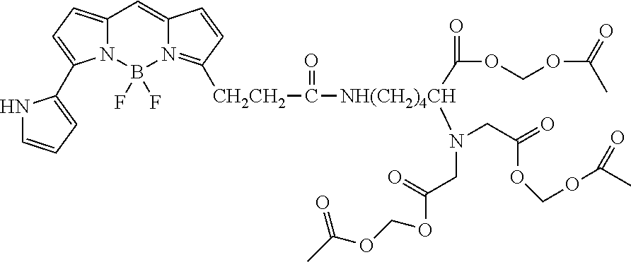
C12=CC=C(C3=CC=CN3)N1B(F)(F)N1=C([CH2CH2]C([NH(CH2)4CH](C(OCOC(=O)C)=O)N(CC(OCOC(C)=O)=O)CC(=O)OCOC(C)=O)=O)C=CC1=C2
